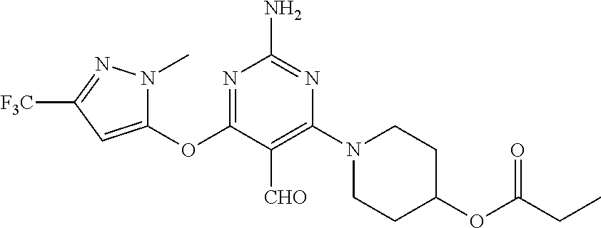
C1(OC2=NC(N)=NC(N3CCC(OC(CC)=O)CC3)=C2[CHO])=CC([F3C])=NN1C
